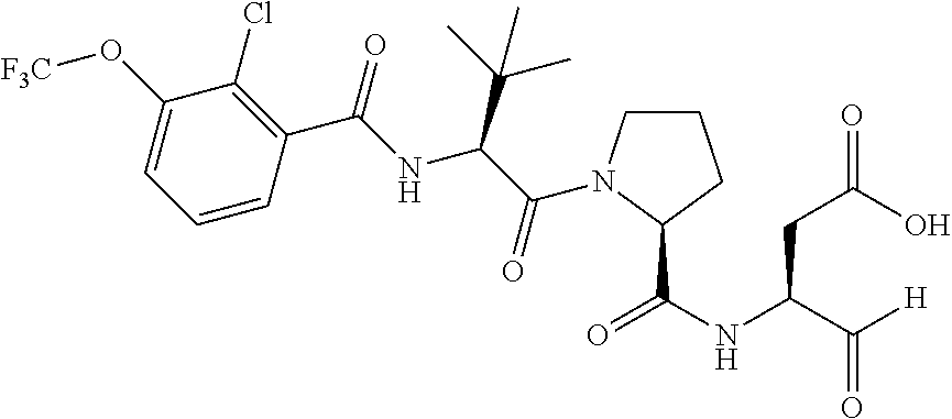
C1(O[CF3])=CC=CC(C(=O)NC(C(C)(C)C)C(=O)N2CCCC2C(NC(C([H])=O)CC(=O)O)=O)=C1Cl
